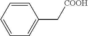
C1=CC(C[COOH])=CC=C1
